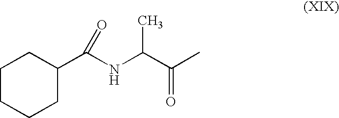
C1CCCC(C(=O)NC(C)C(=O)C)C1
